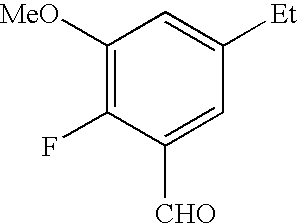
C1([MeO])=C(F)C([CHO])=CC([Et])=C1
